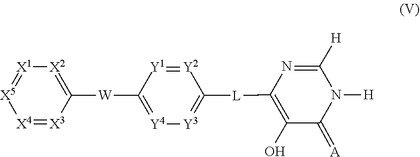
N1([H])C([H])=NC([L]C2=[Y3][Y4]=C([W]C3=[X2][X1]=[X5][X4]=[X3]3)[Y1]=[Y2]2)=C(O)C1=[A]
